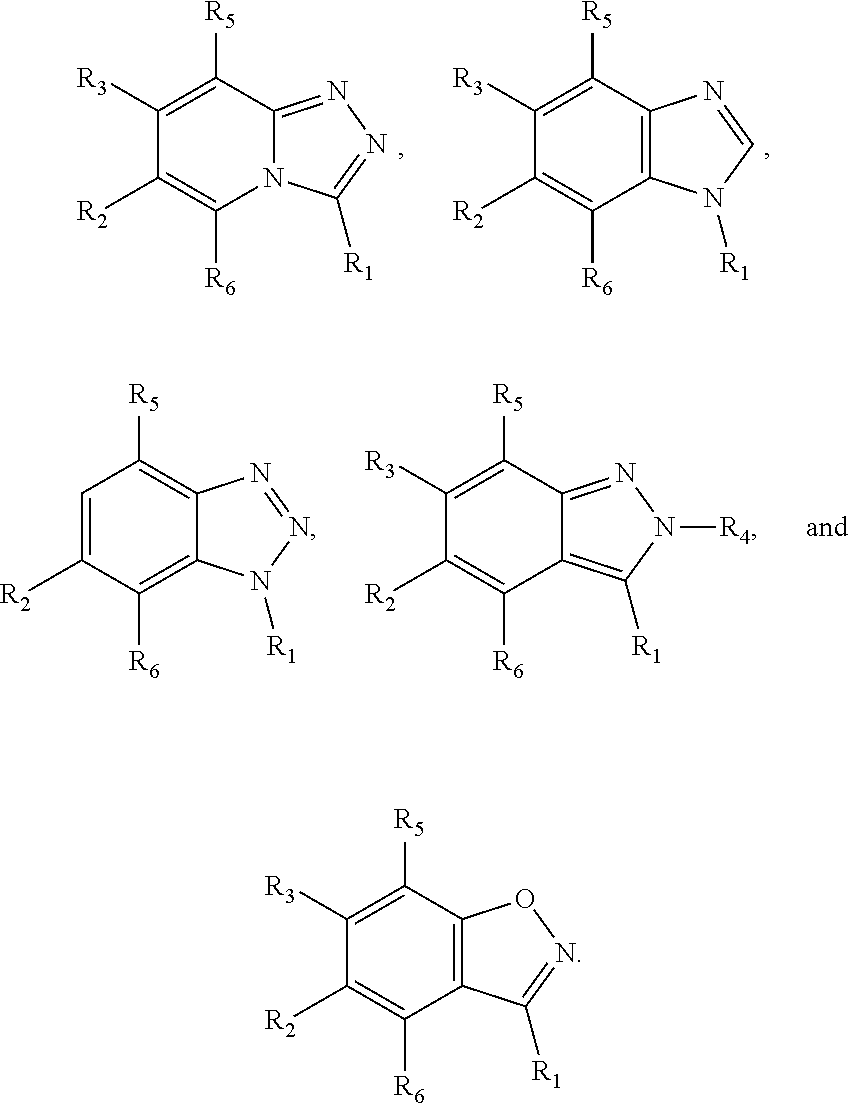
C1=C([R2])C([R6])=C2C(=C1[R5])N=NN2[R1].C1([R3])=C([R5])C2=NN([R4])C([R1])=C2C([R6])=C1[R2].C1([R3])=C([R5])C2=NN=C([R1])N2C([R6])=C1[R2].C1([R3])=C([R5])C2=C(C([R6])=C1[R2])N([R1])C=N2.C1([R3])=C([R5])C2=C(C([R6])=C1[R2])C([R1])=NO2
